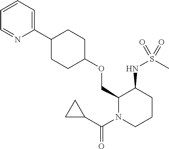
C1(COC2CCC(C3=CC=CC=N3)CC2)N(C(C2CC2)=O)CCCC1NS(C)(=O)=O
